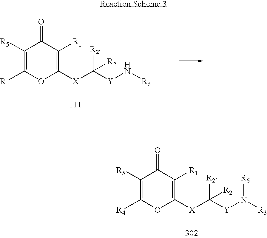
C1([R5])=C([R4])OC([X]C([Y]N[R6])([R2])[R2])=C([R1])C1=O.C1([R5])=C([R4])OC([X]C([Y]N([R3])[R6])([R2])[R2])=C([R1])C1=O
